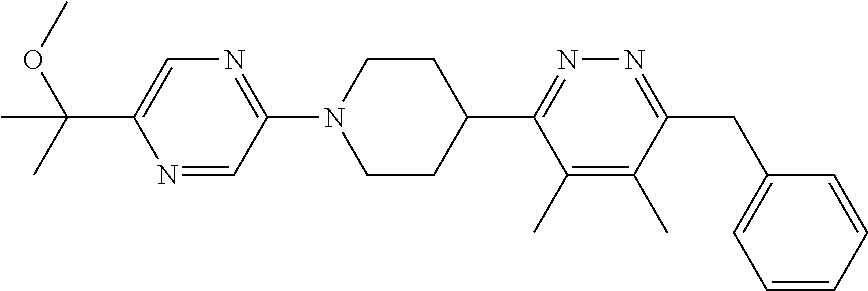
N1=CC(N2CCC(C3=NN=C(CC4=CC=CC=C4)C(C)=C3C)CC2)=NC=C1C(C)(OC)C
